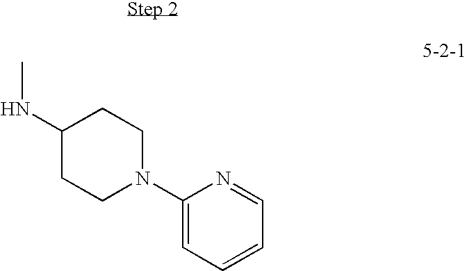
C1(NC)CCN(C2=CC=CC=N2)CC1
